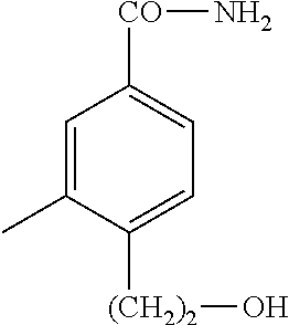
C1=C(C)C([(CH2)2]O)=CC=C1[CO]N
